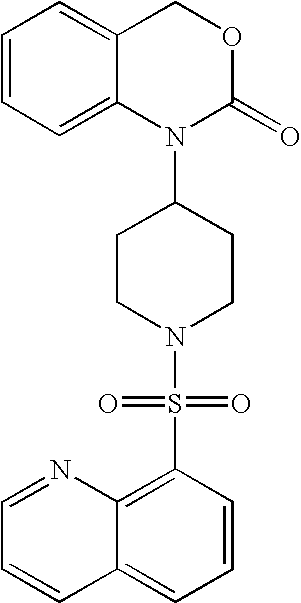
C1=CC=C2C(=C1)COC(=O)N2C1CCN(S(=O)(=O)C2=C3C(=CC=C2)C=CC=N3)CC1
